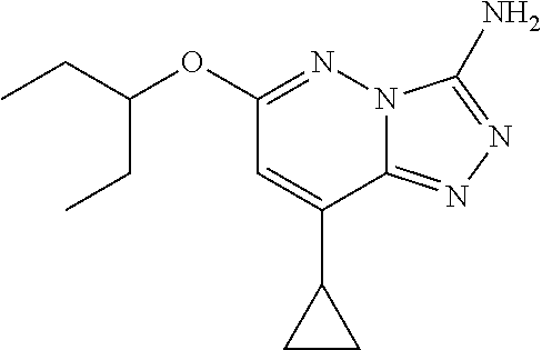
C1(OC(CC)CC)=NN2C(=NN=C2N)C(C2CC2)=C1
